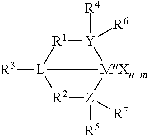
[R3][L]12[R1][Y]([R4])([R6])[MnXn+m]1[Z]([R5])([R7])[R2]2
